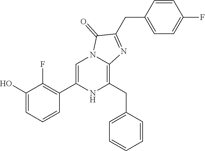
C1(O)=CC=CC(C2=CN3C(=C(CC4=CC=CC=C4)N2)N=C(CC2=CC=C(F)C=C2)C3=O)=C1F
